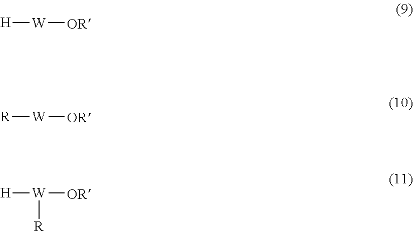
[H][W][OR].[R][W][OR].[H][W]([OR])[R]
